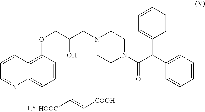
C1=CC2=C(OCC(CN3CCN(C(C(C4=CC=CC=C4)C4=CC=CC=C4)=O)CC3)O)C=CC=C2N=C1.[HOOC]C=C[COOH]
